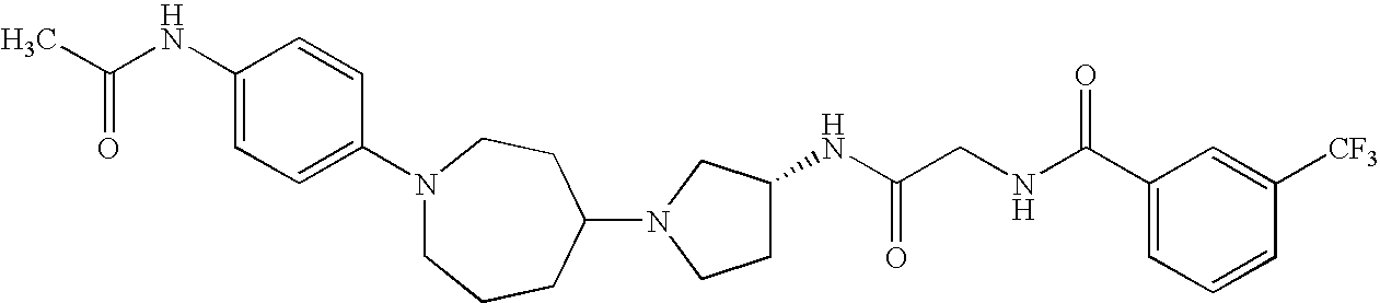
N1(C2CCN(C3=CC=C(NC(C)=O)C=C3)CCC2)CCC(NC(CNC(C2=CC=CC([CF3])=C2)=O)=O)C1
